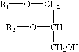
O(C(CO[R1])[CH2OH])[R2]
